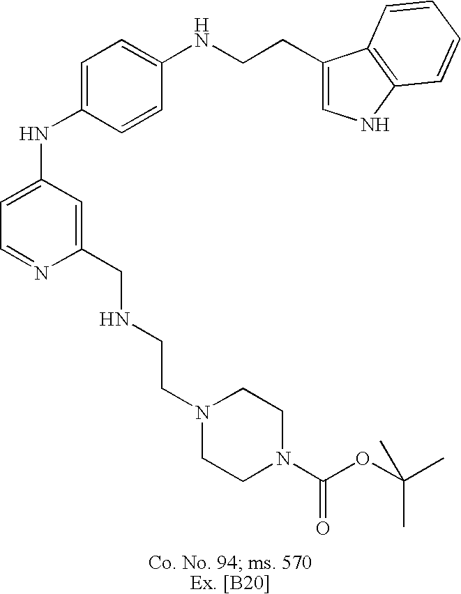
C1=C(NC2=CC=C(NCCC3=CNC4=C3C=CC=C4)C=C2)C=C(CNCCN2CCN(C(OC(C)(C)C)=O)CC2)N=C1
